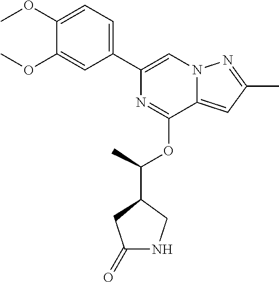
N1=C(OC(C)C2CNC(=O)C2)C2=CC(C)=NN2C=C1C1=CC=C(OC)C(OC)=C1
